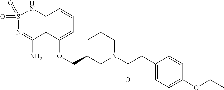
C12=C(C(OCC3CN(C(CC4=CC=C(OCC)C=C4)=O)CCC3)=CC=C1)C(N)=NS(=O)(=O)N2
